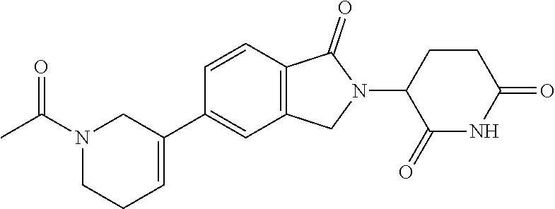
C1=CC2=C(C=C1C1=CCCN(C(C)=O)C1)CN(C1C(=O)NC(=O)CC1)C2=O
